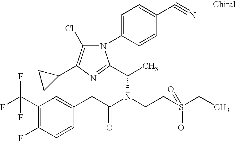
C1(C(F)(F)F)=C(F)C=CC(CC(N(CCS(CC)(=O)=O)C(C)C2=NC(C3CC3)=C(Cl)N2C2=CC=C(C#N)C=C2)=O)=C1
